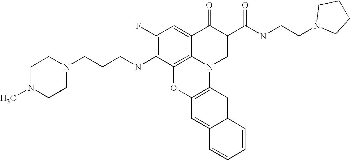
C1(F)=C(NCCCN2CCN(C)CC2)C2=C3C(=C1)C(=O)C(C(NCCN1CCCC1)=O)=CN3C1=C(O2)C=C2C(=C1)C=CC=C2
